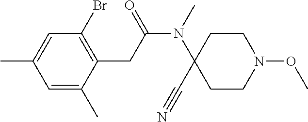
C1=C(C)C=C(C)C(CC(N(C2(C#N)CCN(OC)CC2)C)=O)=C1Br
